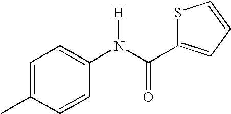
C1=C(C)C=CC(N(C(=O)C2=CC=CS2)[H])=C1
